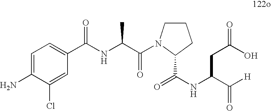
C1=C(N)C(Cl)=CC(C(NC(C(N2CCCC2C(=O)NC(C([H])=O)CC(O)=O)=O)C)=O)=C1
